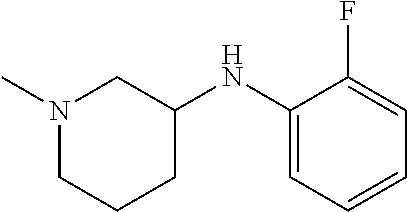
C1(NC2CN(C)CCC2)=CC=CC=C1F
